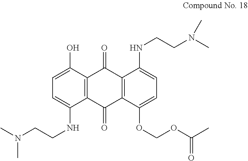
C12=C(C(O)=CC=C1NCCN(C)C)C(=O)C1=C(C2=O)C(OCOC(C)=O)=CC=C1NCCN(C)C
